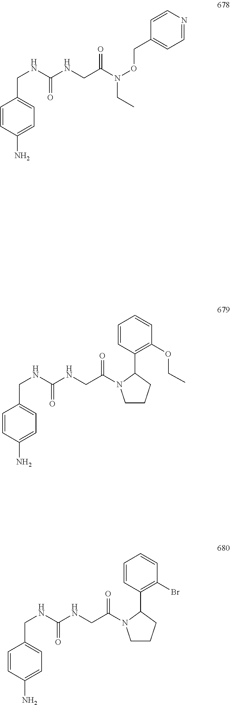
C1=CC(N)=CC=C1CNC(NCC(N(OCC1=CC=NC=C1)CC)=O)=O.C1=CC(N)=CC=C1CNC(NCC(=O)N1CCCC1C1=C(OCC)C=CC=C1)=O.C1=CC(N)=CC=C1CNC(NCC(=O)N1CCCC1C1=C(Br)C=CC=C1)=O
